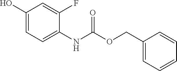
C1(COC(=O)NC2=CC=C(O)C=C2F)=CC=CC=C1
